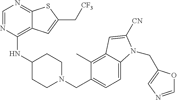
C1=NC(NC2CCN(CC3=CC=C4C(=C3C)C=C([CN])N4CC3=CN=CO3)CC2)=C2C(=N1)SC(C[CF3])=C2
